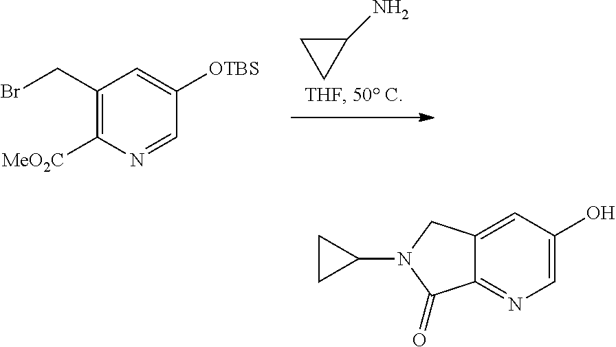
C1(N)CC1.C1(CBr)=C([MeO2C])N=CC([OTBS])=C1.C1=C(O)C=C2C(=N1)C(=O)N(C1CC1)C2
